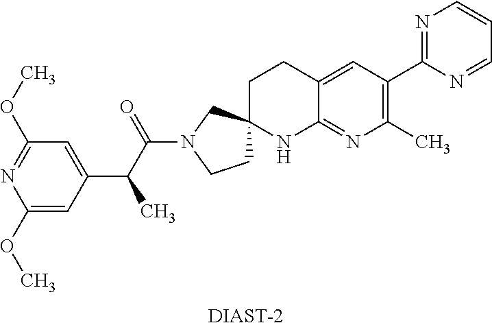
C1(OC)=CC(C(C(N2CCC3(C2)CCC2=CC(C4=NC=CC=N4)=C(C)N=C2N3)=O)C)=CC(OC)=N1.[DIAST-2]
